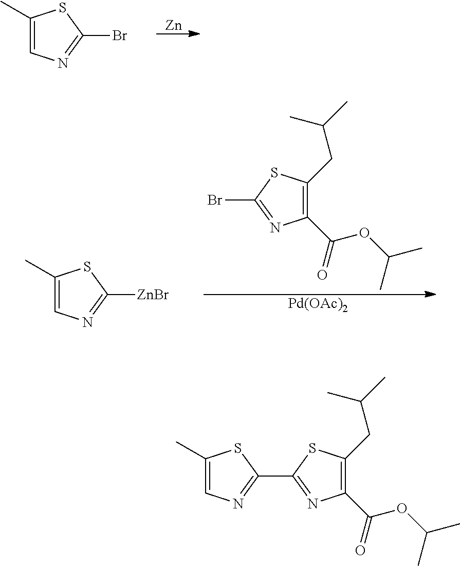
[Zn].C1(C)=CN=C(Br)S1.C1(C(OC(C)C)=O)=C(CC(C)C)SC(Br)=N1.[Pd(OAc)2].C1(C)=CN=C([ZnBr])S1.C1(C)=CN=C(C2=NC(C(OC(C)C)=O)=C(CC(C)C)S2)S1
